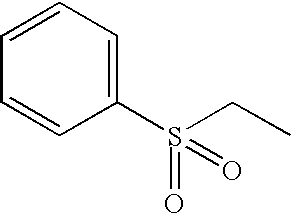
C1(S(CC)(=O)=O)=CC=CC=C1
